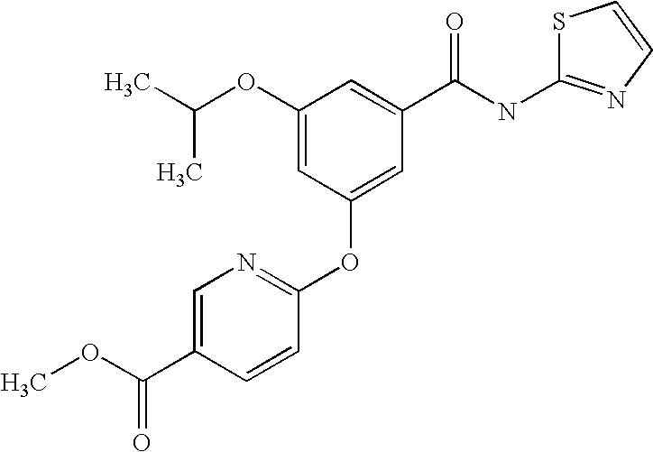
C(C)(C)OC1=CC(OC2=NC=C(C(OC)=O)C=C2)=CC(C(NC2=NC=CS2)=O)=C1
